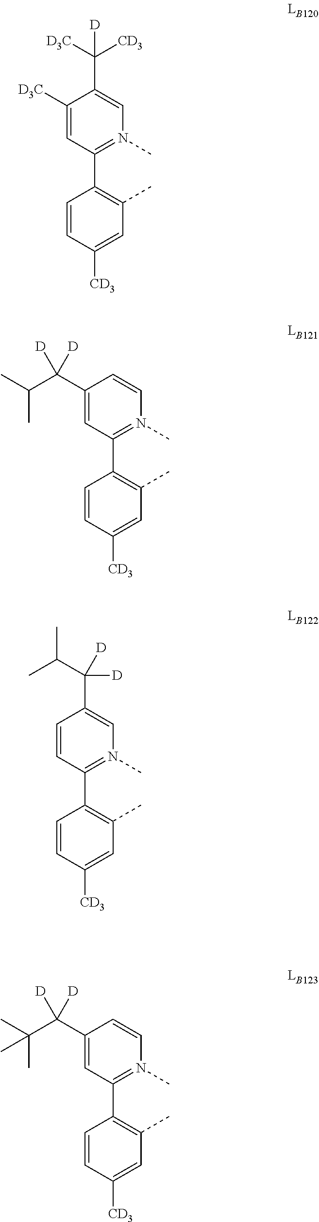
C1([D3C])=CC(C2=C(C)C=C([CD3])C=C2)=N(C)C=C1C([CD3])([D3C])[D].C1(C(C(C)C)([D])[D])=CC(C2=C(C)C=C([CD3])C=C2)=N(C)C=C1.C1=CC(C2=C(C)C=C([CD3])C=C2)=N(C)C=C1C([D])(C(C)C)[D].C1(C(C(C)(C)C)([D])[D])=CC(C2=C(C)C=C([CD3])C=C2)=N(C)C=C1
